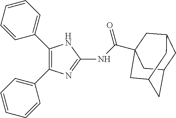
C1C2CC3CC(C(NC4=NC(C5=CC=CC=C5)=C(C5=CC=CC=C5)N4)=O)(CC1C3)C2
